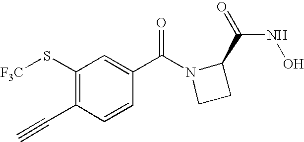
C1(S[F3C])=C(C#C)C=CC(C(N2CCC2C(=O)NO)=O)=C1
